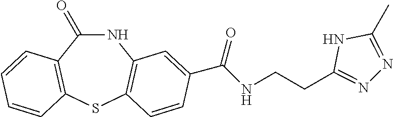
N1C(=O)C2=C(SC3=C1C=C(C(NCCC1=NN=C(C)N1)=O)C=C3)C=CC=C2
